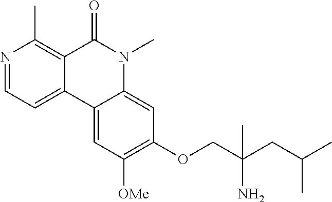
N1=CC=C2C(=C1C)C(=O)N(C)C1=CC(OCC(CC(C)C)(N)C)=C([OMe])C=C21
